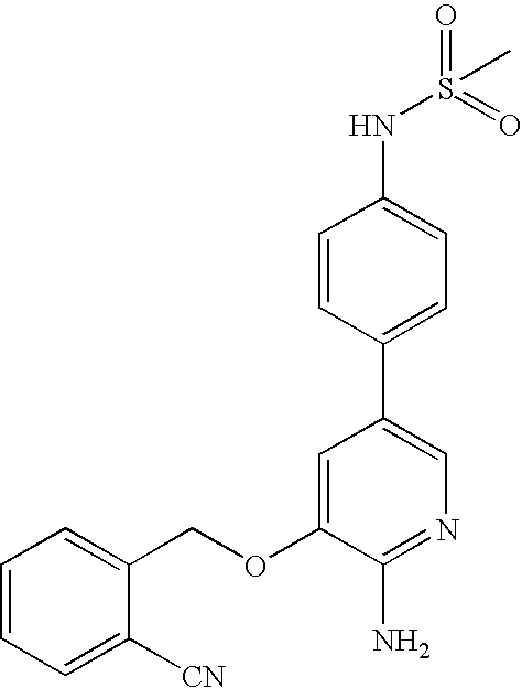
C1=CC(C2=CN=C(N)C(OCC3=CC=CC=C3[CN])=C2)=CC=C1NS(=O)(=O)C
